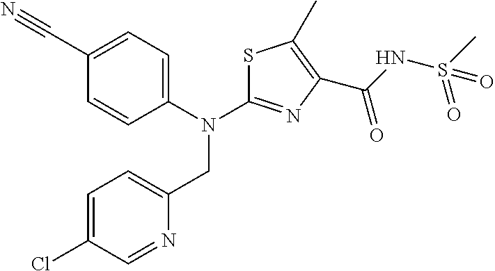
C1=C(CN(C2=NC(C(NS(C)(=O)=O)=O)=C(C)S2)C2=CC=C(C#N)C=C2)N=CC(Cl)=C1
